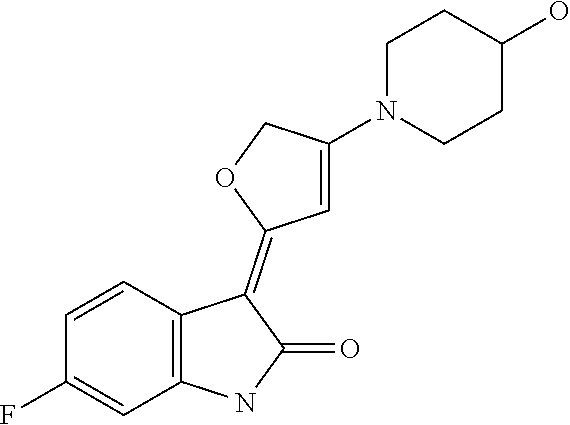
C1=CC2=C(C=C1F)NC(=O)C2=C1C=C(N2CCC(O)CC2)CO1
